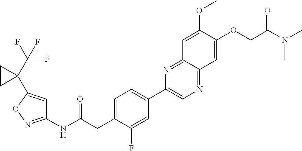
C1(NC(CC2=CC=C(C3=CN=C4C(=N3)C=C(OC)C(OCC(N(C)C)=O)=C4)C=C2F)=O)=NOC(C2(C(F)(F)F)CC2)=C1
